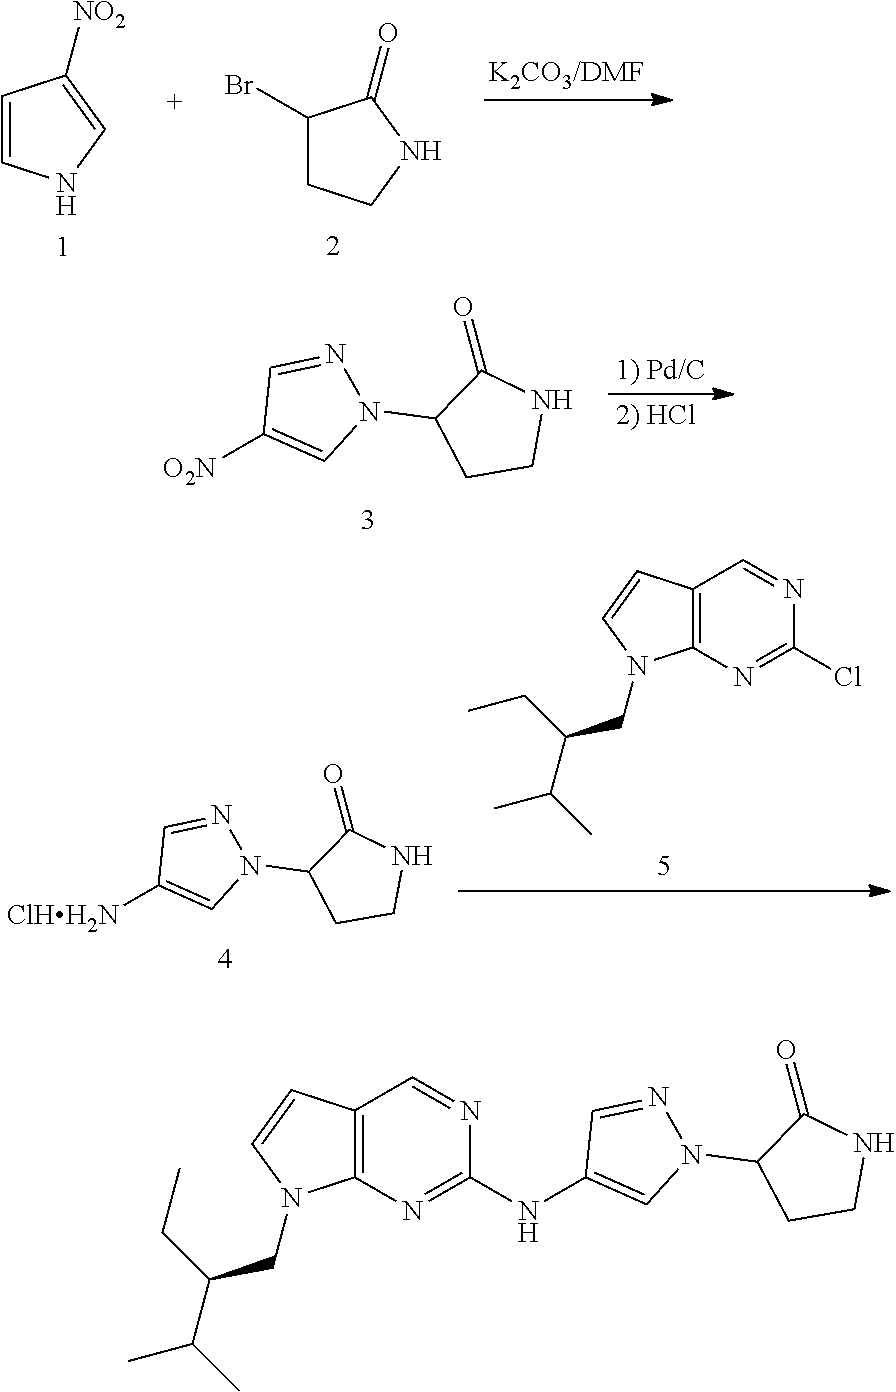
C1=CNC=C1[NO2].C1(Br)CCNC1=O.[O2N]C1=CN(C2CCNC2=O)N=C1.[ClHH2N]C1=CN(C2CCNC2=O)N=C1.C12=C(N=C(Cl)N=C1)N(CC(CC)C(C)C)C=C2.C12=C(N=C(NC3=CN(C4CCNC4=O)N=C3)N=C1)N(CC(CC)C(C)C)C=C2
